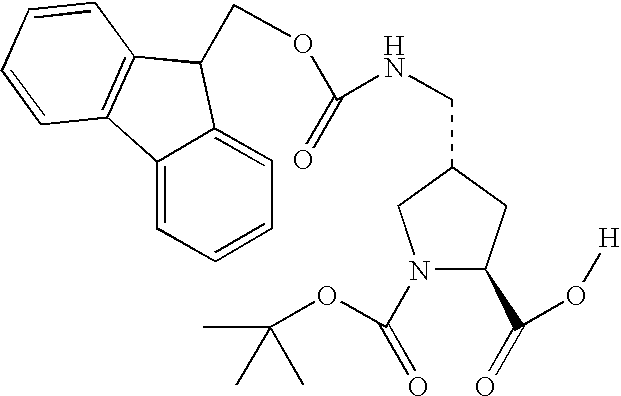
N1(C(=O)OC(C)(C)C)C(C(=O)O[H])CC(CNC(=O)OCC2C3=C(C=CC=C3)C3=CC=CC=C32)C1
